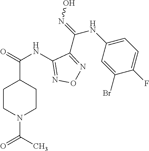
C1(NC(=O)C2CCN(C(C)=O)CC2)=NON=C1C(=NO)NC1=CC=C(F)C(Br)=C1
